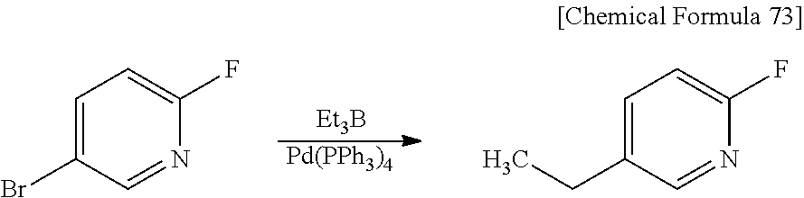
[Et3B].[Pd(PPh3)4].C1=C(Br)C=NC(F)=C1.C1=C(CC)C=NC(F)=C1
